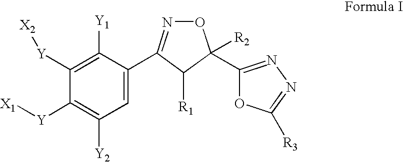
C1([Y][X2])=C([Y1])C(C2=NOC([R2])(C3=NN=C([R3])O3)C2[R1])=CC([Y2])=C1[Y][X1]
